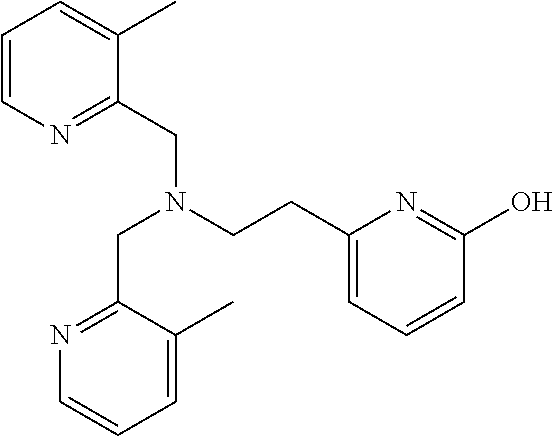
C1=CN=C(CN(CCC2=CC=CC(O)=N2)CC2=NC=CC=C2C)C(C)=C1
